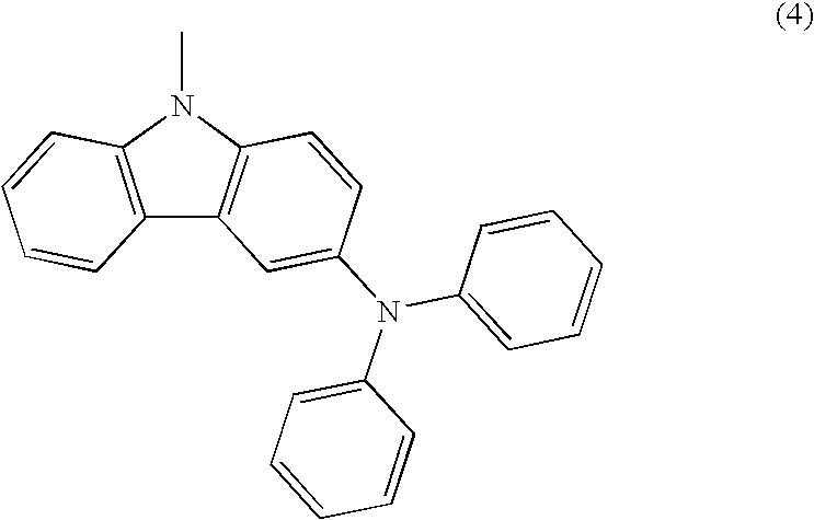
C12=C(N(C)C3=C1C=C(N(C1=CC=CC=C1)C1=CC=CC=C1)C=C3)C=CC=C2
